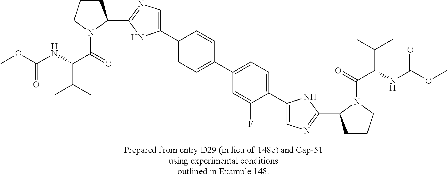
C1(C2CCCN2C(=O)C(NC(OC)=O)C(C)C)=NC=C(C2=CC=C(C3=CC=C(C4=CN=C(C5CCCN5C(=O)C(NC(OC)=O)C(C)C)N4)C(F)=C3)C=C2)N1
